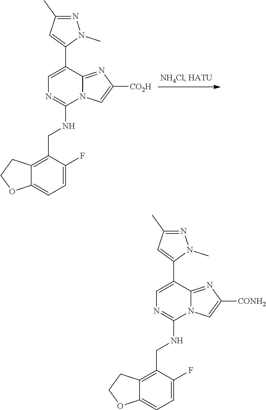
C1=C(C2=CC(C)=NN2C)C2=NC([CONH2])=CN2C(NCC2=C3C(=CC=C2F)OCC3)=N1.C1=C(C2=CC(C)=NN2C)C2=NC([CO2H])=CN2C(NCC2=C3C(=CC=C2F)OCC3)=N1
